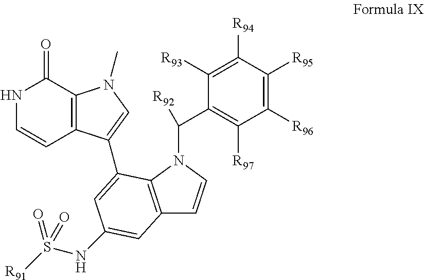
C1(=O)NC=CC2=C1N(C)C=C2C1=CC(NS([R91])(=O)=O)=CC2=C1N(C(C1=C([R97])C([R96])=C([R95])C([R94])=C1[R93])[R92])C=C2
